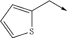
S1C(C->C)=CC=C1
